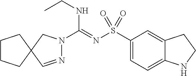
C1(S(N=C(NCC)N2N=CC3(C2)CCCC3)(=O)=O)=CC=C2C(=C1)CCN2
